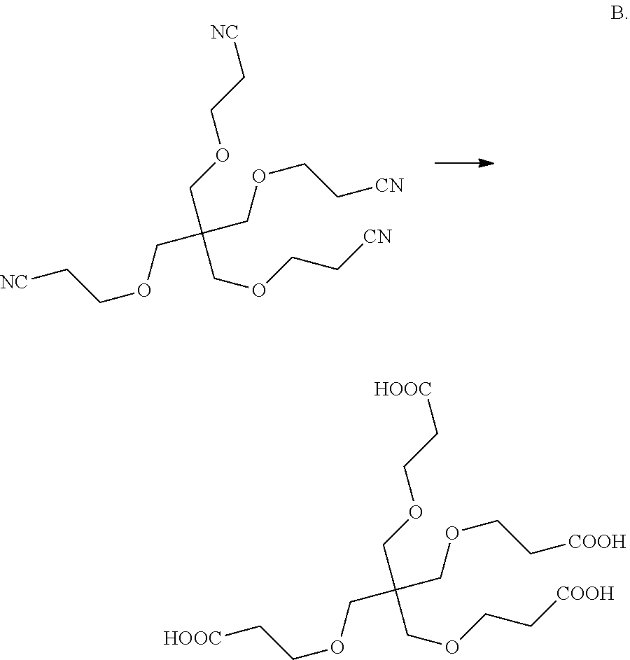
C(C(COCC[HOOC])(COCC[COOH])COCC[COOH])OCC[HOOC].C(C(COCC[NC])(COCC[CN])COCC[CN])OCC[NC]
